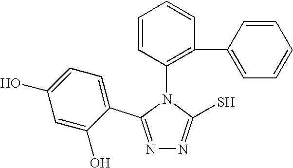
N1=C(C2=CC=C(O)C=C2O)N(C2=C(C3=CC=CC=C3)C=CC=C2)C(S)=N1
